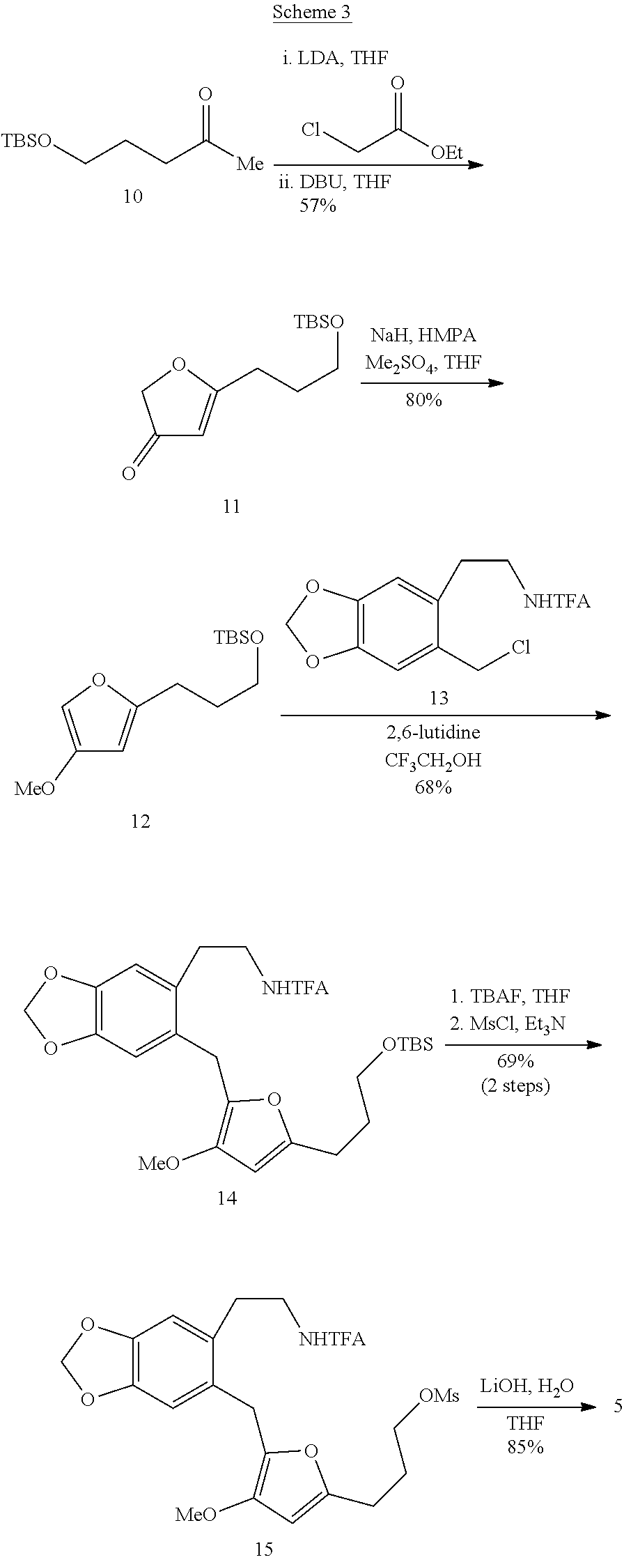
C(CCC([Me])=O)[TBSO].C(C([OEt])=O)Cl.C1(=O)C=C(CCC[TBSO])OC1.C1([MeO])=COC(CCC[TBSO])=C1.C12=C(C=C(CCl)C(CC[NHTFA])=C1)OCO2.C12=C(C=C(CC3=C([MeO])C=C(CCC[OTBS])O3)C(CC[NHTFA])=C1)OCO2.C12=C(C=C(CC3=C([MeO])C=C(CCC[OMs])O3)C(CC[NHTFA])=C1)OCO2
